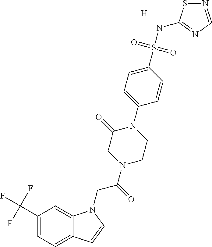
[H].C1(C(F)(F)F)=CC=C2C(=C1)N(CC(=O)N1CC(=O)N(C3=CC=C(S(NC4=NC=NS4)(=O)=O)C=C3)CC1)C=C2
